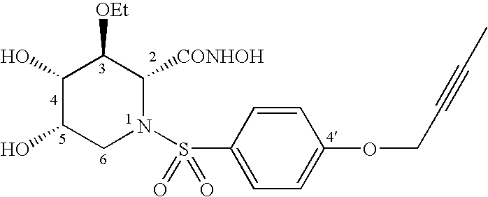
C1(O)C(O)CN(S(C2=CC=C(OCC#CC)C=C2)(=O)=O)C([CONHOH])C1[OEt]
